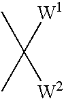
CC(C)([W1])[W2]
